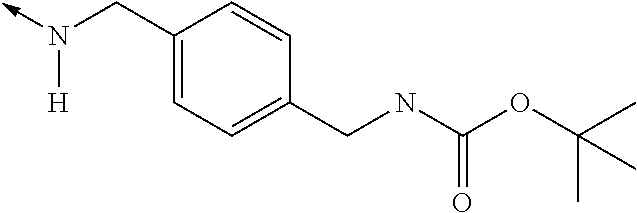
C1(CN(->C)[H])=CC=C(CNC(OC(C)(C)C)=O)C=C1
